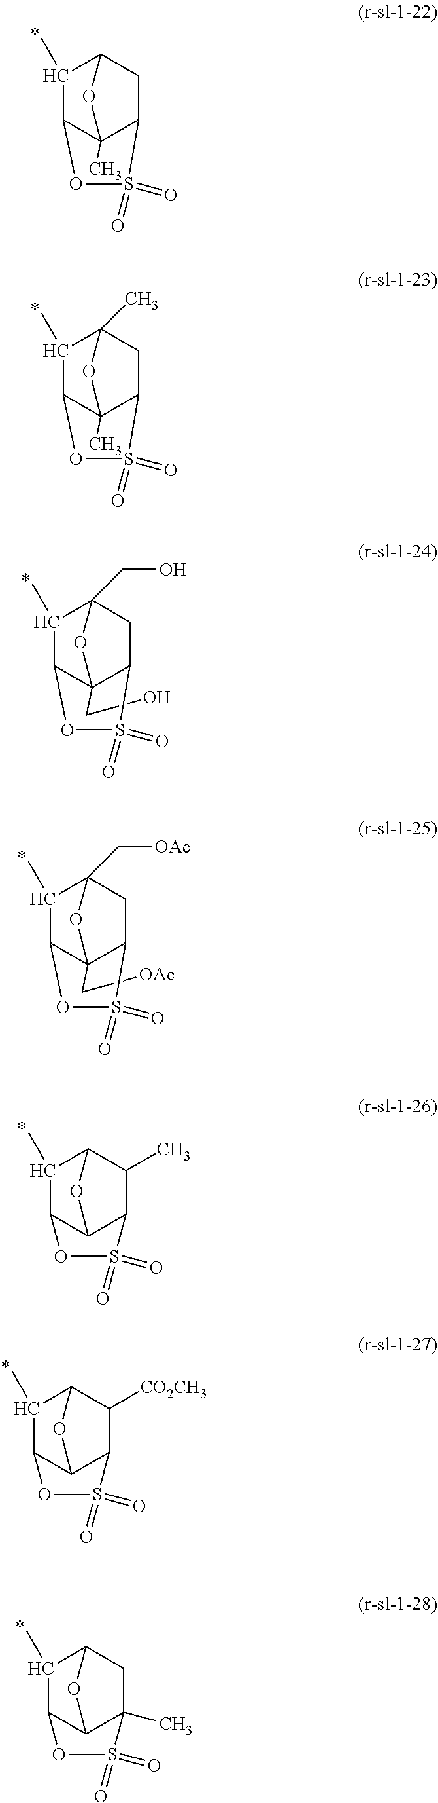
CC12C3C(C)C(CC1S(=O)(=O)O3)O2.CC12C3C(C)C(C)(CC1S(=O)(=O)O3)O2.C(C12C3C(C)C(CO)(CC1S(=O)(=O)O3)O2)O.C(C12C3C(C)C(C[OAc])(CC1S(=O)(=O)O3)O2)[OAc].C1(C)C2C3C(C(C)C1O3)S(=O)(=O)O2.C1(C)C2C3C(C([CO2CH3])C1O3)S(=O)(=O)O2.C1(C)C2C3C(C)(CC1O3)S(=O)(=O)O2
